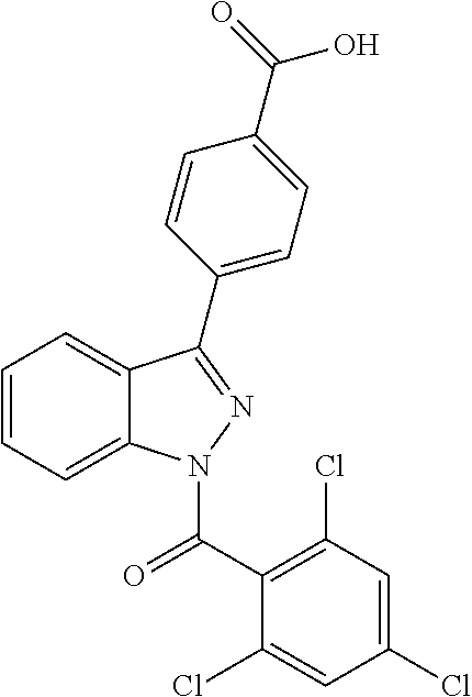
C1=CC=C2C(=C1)C(C1=CC=C(C(=O)O)C=C1)=NN2C(C1=C(Cl)C=C(Cl)C=C1Cl)=O
